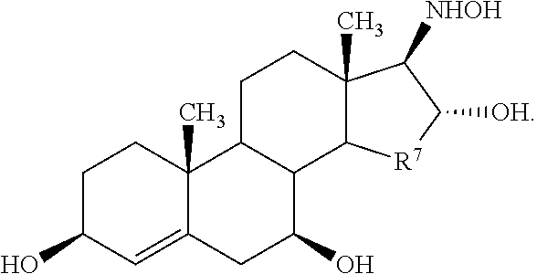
C1C(O)C=C2C(C)(C1)C1C(C(O)C2)C2C(C)(CC1)C([NHOH])C([OH])[R7]2
